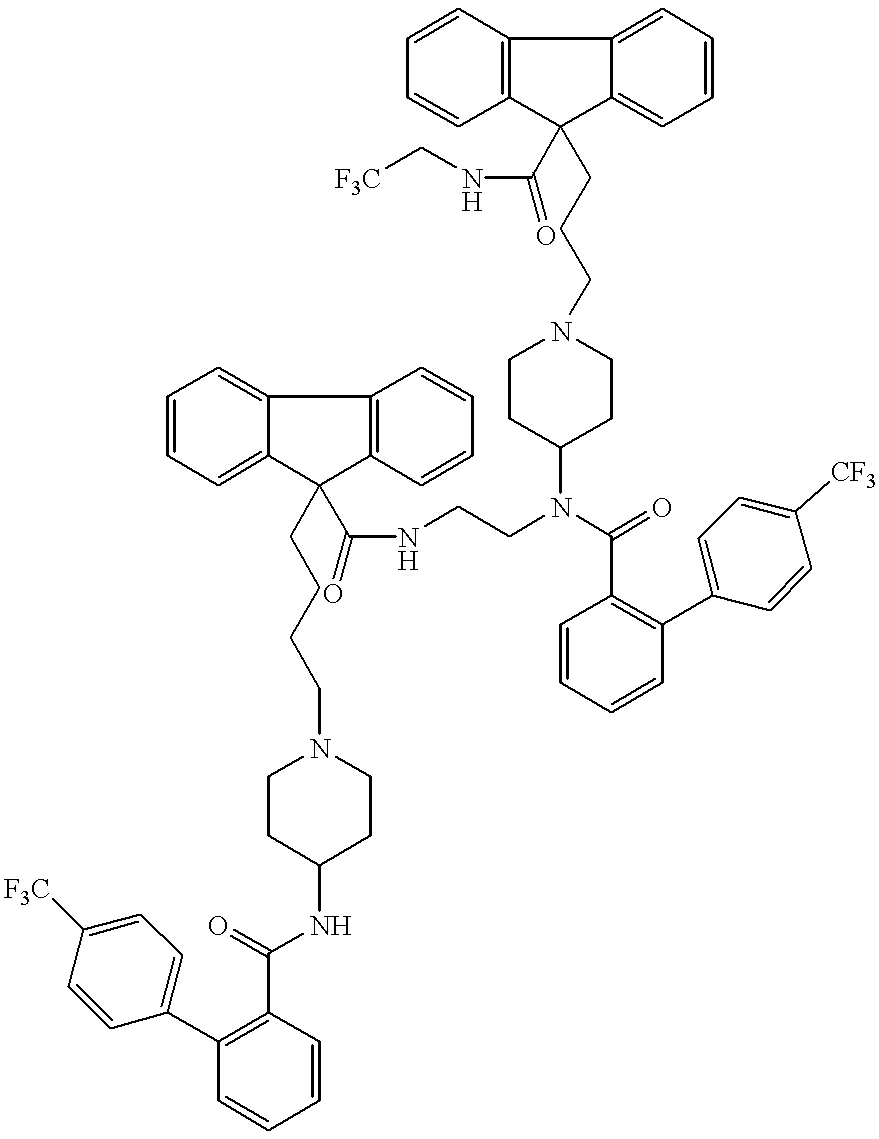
C1=CC=CC2=C1C1=CC=CC=C1C2(CCCN1CCC(N(CCNC(C2(CCCCN3CCC(NC(C4=C(C5=CC=C([F3C])C=C5)C=CC=C4)=O)CC3)C3=CC=CC=C3C3=C2C=CC=C3)=O)C(C2=C(C3=CC=C([CF3])C=C3)C=CC=C2)=O)CC1)C(NC[F3C])=O
